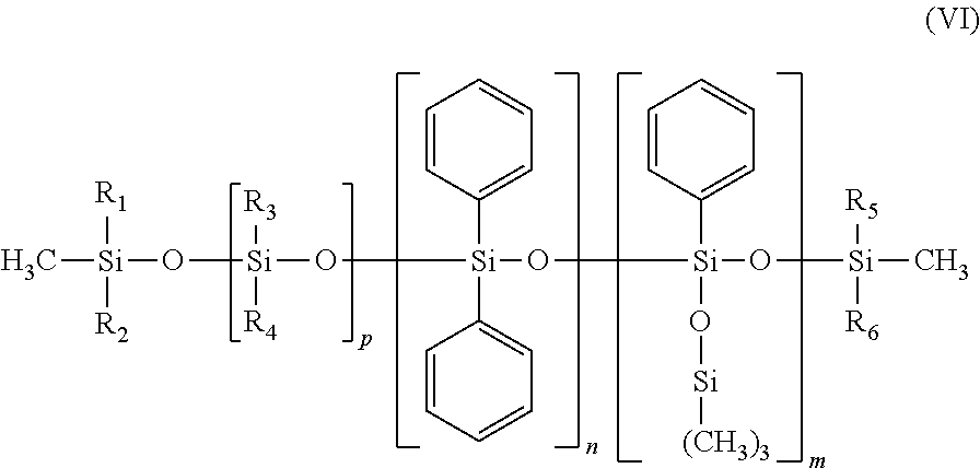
C[Si]([R1])([R2])O[Si](O[Si](C1=CC=CC=C1)(C1=CC=CC=C1)O[Si](C1=CC=CC=C1)(O[Si][(CH3)3])O[Si]([R5])([R6])C)([R3])[R4]
